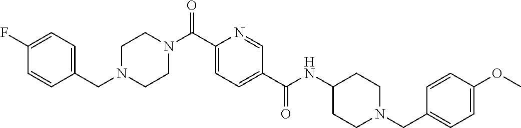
C1CN(C(C2=CC=C(C(=O)NC3CCN(CC4=CC=C(OC)C=C4)CC3)C=N2)=O)CCN1CC1=CC=C(F)C=C1
